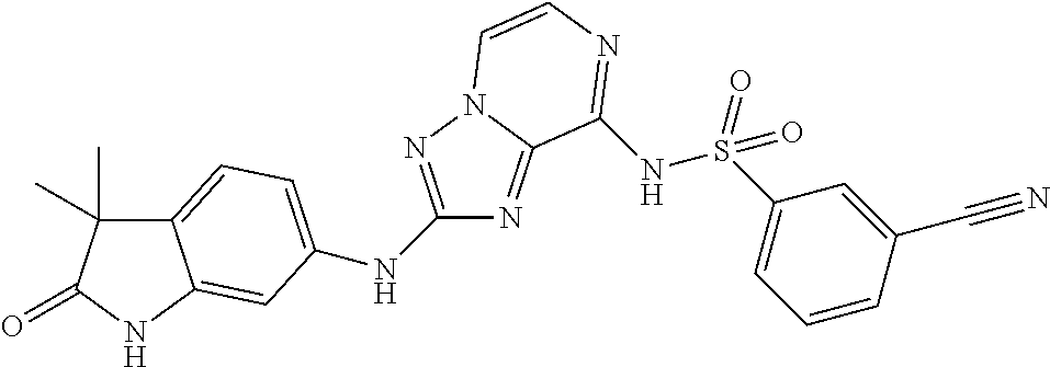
N(C1=NN2C(=N1)C(NS(C1=CC=CC(C#N)=C1)(=O)=O)=NC=C2)C1=CC=C2C(C)(C)C(=O)NC2=C1
